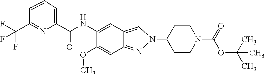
C1(NC(C2=CC=CC(C(F)(F)F)=N2)=O)=CC2=CN(C3CCN(C(=O)OC(C)(C)C)CC3)N=C2C=C1OC
